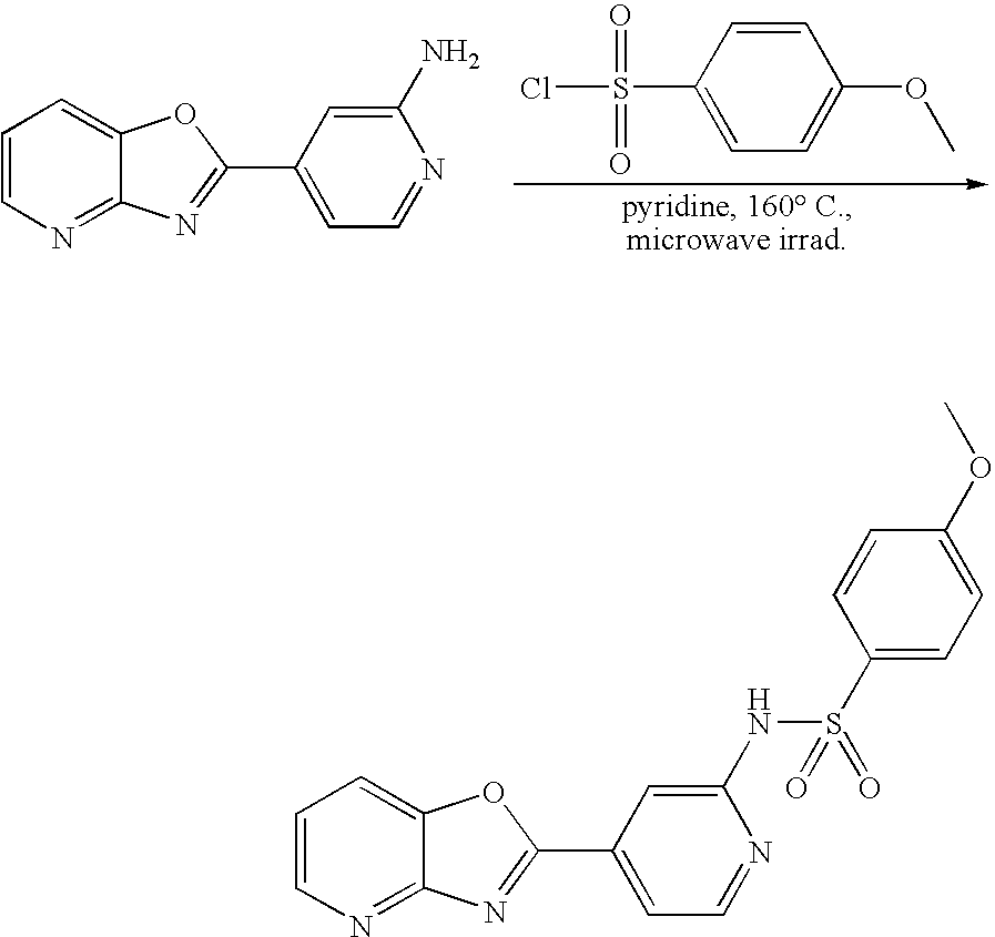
C1=CN=C2C(=C1)OC(C1=CC=NC(NS(=O)(=O)C3=CC=C(OC)C=C3)=C1)=N2.C1=CN=C2C(=C1)OC(C1=CC=NC(N)=C1)=N2.C1=C(S(=O)(=O)Cl)C=CC(OC)=C1
